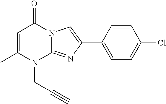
N12C(=NC(C3=CC=C(Cl)C=C3)=C1)N(CC#C)C(C)=CC2=O
